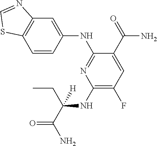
C1(NC(CC)(C(=O)N)[H])=C(F)C=C(C(=O)N)C(NC2=CC3=C(C=C2)SC=N3)=N1
